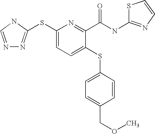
C1(SC2=NN=CN2)=CC=C(SC2=CC=C(COC)C=C2)C(C(NC2=NC=CS2)=O)=N1
